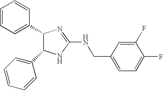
C1(C2C(C3=CC=CC=C3)NC(NCC3=CC=C(F)C(F)=C3)=N2)=CC=CC=C1
